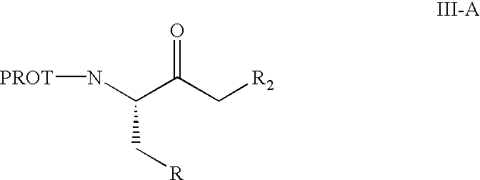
[R]CC(N[PROT])C(C[R2])=O
